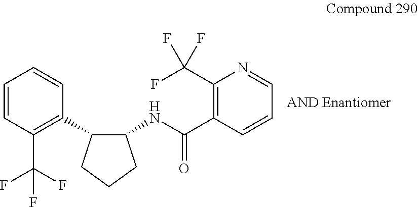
C1=CC(C(F)(F)F)=C(C2C(NC(=O)C3=C(C(F)(F)F)N=CC=C3)CCC2)C=C1
